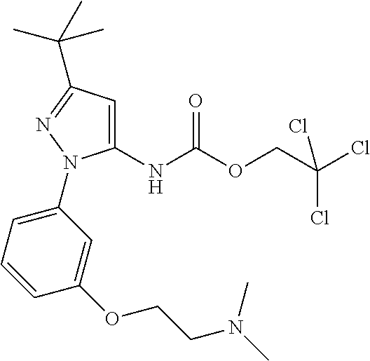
N(C1=CC(C(C)(C)C)=NN1C1=CC=CC(OCCN(C)C)=C1)C(OCC(Cl)(Cl)Cl)=O
